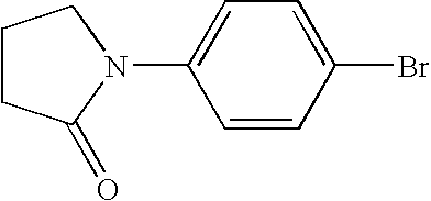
C1=CC(Br)=CC=C1N1CCCC1=O
